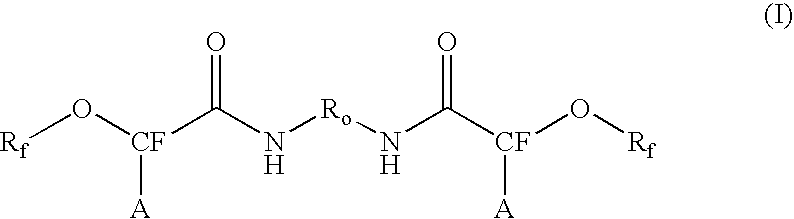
[Rf]O[CF](C(N[Ro]NC([CF](O[Rf])[A])=O)=O)[A]
